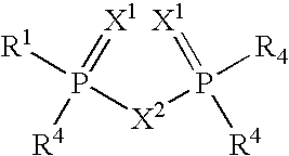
[R1]P([X2]P([R4])(=[X1])[R4])(=[X1])[R4]
